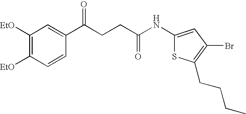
C1(NC(CCC(C2=CC([EtO])=C([EtO])C=C2)=O)=O)=CC(Br)=C(CCCC)S1
